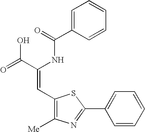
C1=C(C(=O)NC(C(=O)O)=CC2=C([Me])N=C(C3=CC=CC=C3)S2)C=CC=C1
